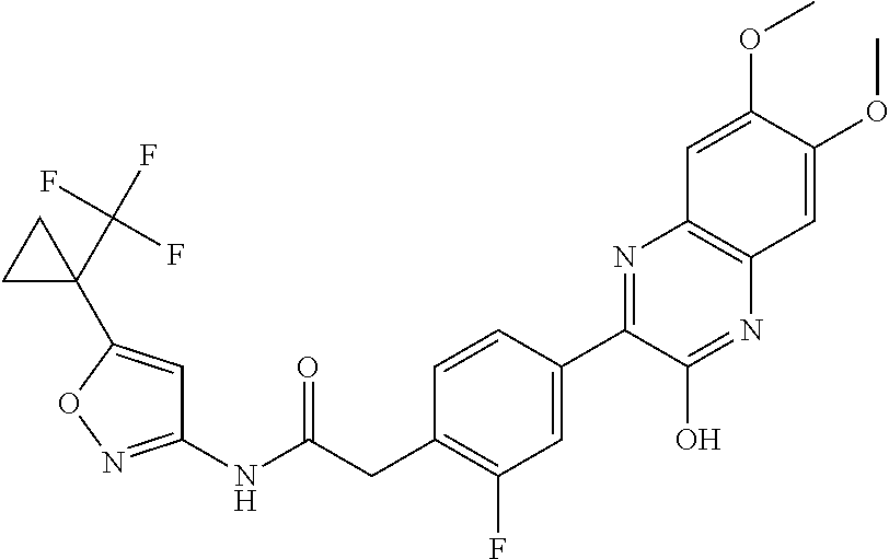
C1(NC(CC2=C(F)C=C(C3=NC4=C(N=C3O)C=C(OC)C(OC)=C4)C=C2)=O)=NOC(C2(C(F)(F)F)CC2)=C1
